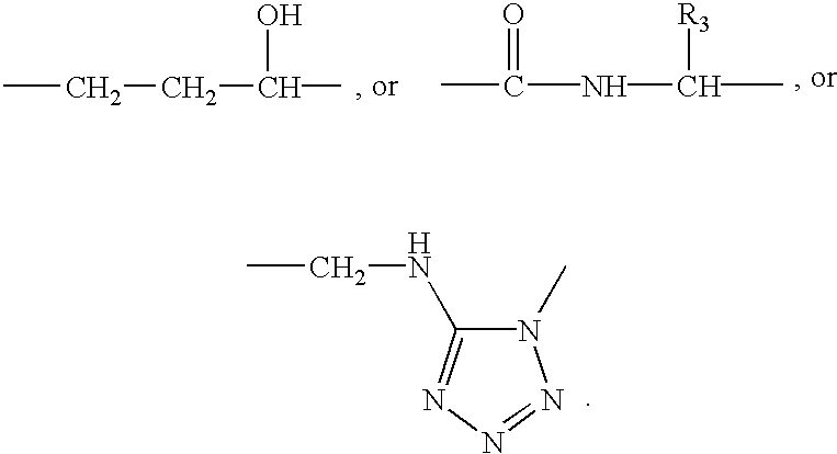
CCCC(C)O.CC(NC(C)[R3])=O.N1(C)C(NCC)=NN=N1
